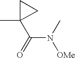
N(C(=O)C1(C)CC1)(C)[OMe]
